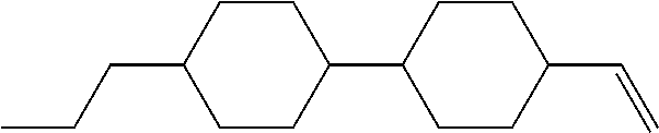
CCCC1CCC(C2CCC(C=C)CC2)CC1
